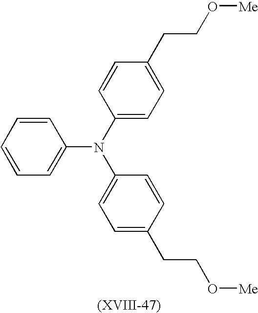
C1=CC=CC(N(C2=CC=C(CCO[Me])C=C2)C2=CC=C(CCO[Me])C=C2)=C1
